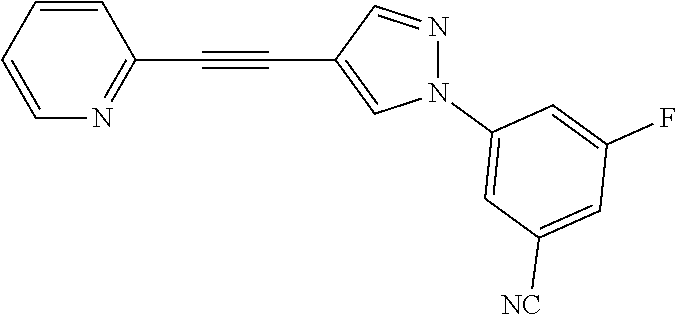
C1=CC=CC(C#CC2=CN(C3=CC([NC])=CC(F)=C3)N=C2)=N1
